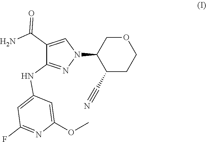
C1(C#N)CCOCC1N1C=C(C(N)=O)C(NC2=CC(F)=NC(OC)=C2)=N1
